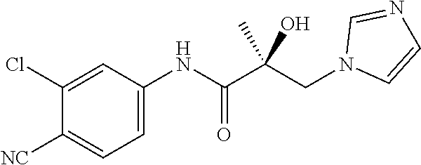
C1=C(NC(C(CN2C=CN=C2)(C)O)=O)C=C(Cl)C([NC])=C1
